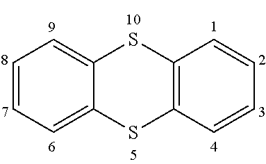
C1=CC=C2C(=C1)SC1=C(S2)C=CC=C1
